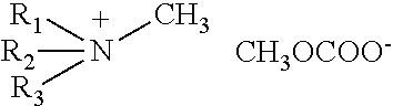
[R2]N([R1])([R3])C.[CH3OCOO-]
